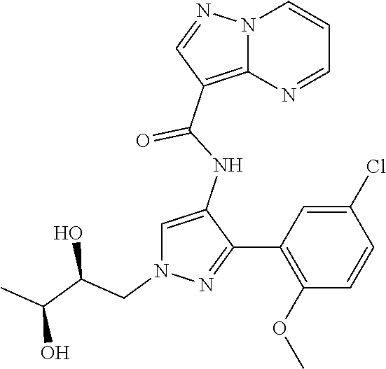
N12C(=C(C(NC3=CN(CC(C(C)O)O)N=C3C3=C(OC)C=CC(Cl)=C3)=O)C=N1)N=CC=C2
